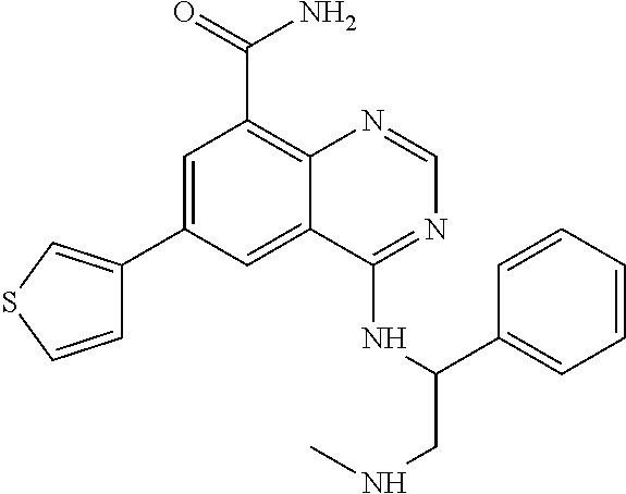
C1=CSC=C1C1=CC(C(N)=O)=C2C(=C1)C(NC(CNC)C1=CC=CC=C1)=NC=N2
